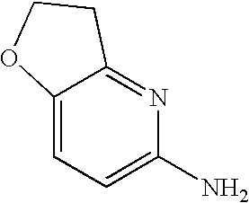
C12=CC=C(N)N=C1CCO2
